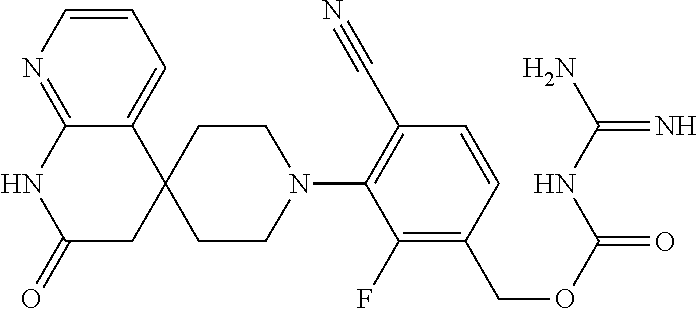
C1(N2CCC3(CC2)C2=CC=CN=C2NC(=O)C3)=C(C#N)C=CC(COC(=O)NC(N)=N)=C1F
